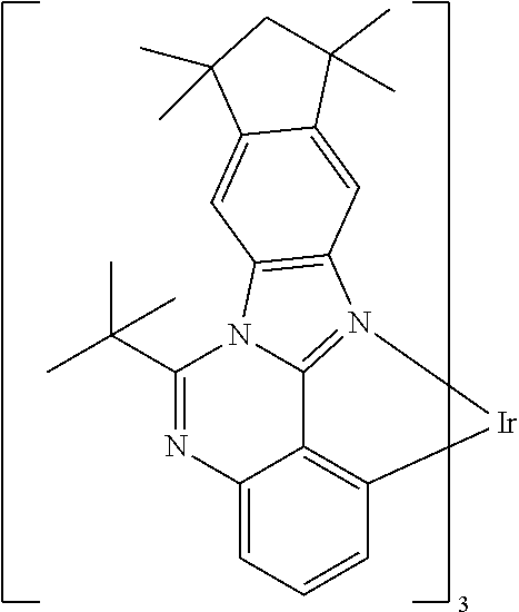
C12=C3C=CC=C1N=C(C(C)(C)C)N1C2=N([Ir]3)C2=C1C=C1C(=C2)C(C)(C)CC1(C)C
